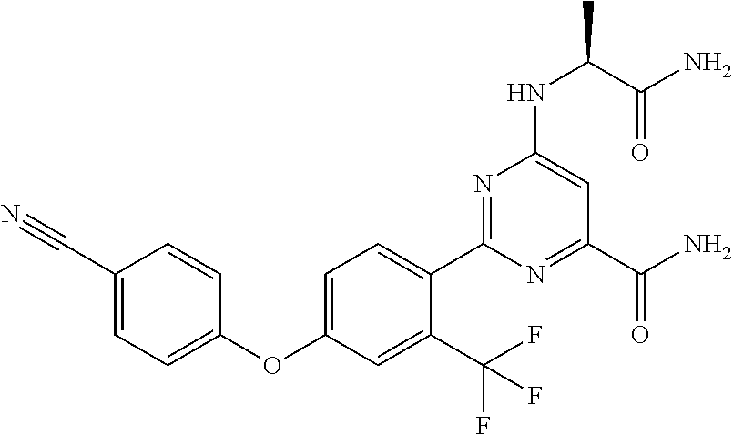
C1=C(OC2=CC=C(C#N)C=C2)C=C(C(F)(F)F)C(C2=NC(NC(C)C(=O)N)=CC(C(N)=O)=N2)=C1
